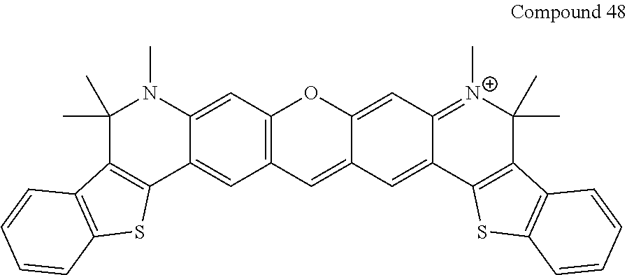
C1(C)(C)C2=C(C3=CC4=C(C=C3N1C)OC1=CC3=[N+](C)C(C)(C)C5=C(C3=CC1=C4)SC1=C5C=CC=C1)SC1=C2C=CC=C1
